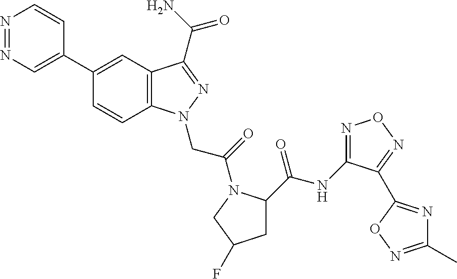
C1(C2=CN=NC=C2)=CC2=C(C=C1)N(CC(=O)N1C(C(=O)NC3=NON=C3C3=NC(C)=NO3)CC(F)C1)N=C2C(N)=O
